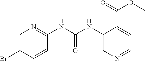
C1=C(Br)C=CC(NC(=O)NC2=CN=CC=C2C(OC)=O)=N1
